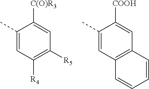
C1(C)=CC2=C(C=C1[COOH])C=CC=C2.C1(C)=CC([R4])=C([R5])C=C1[C(O)R3]
